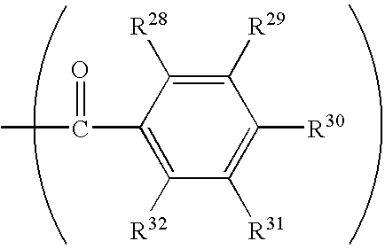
C1([R29])=C([R28])C(C(C)=O)=C([R32])C([R31])=C1[R30]
